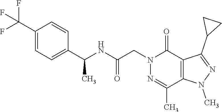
C1(C(F)(F)F)=CC=C(C(NC(CN2C(=O)C3=C(C(C)=N2)N(C)N=C3C2CC2)=O)C)C=C1
